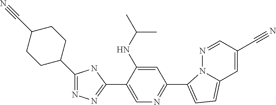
N1=CC(C#N)=CC2=CC=C(C3=NC=C(C4=NN=C(C5CCC(C#N)CC5)N4)C(NC(C)C)=C3)N12
